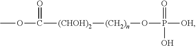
COC(=O)[(CHOH)2][(CH2)n]OP([OH])(=O)O
